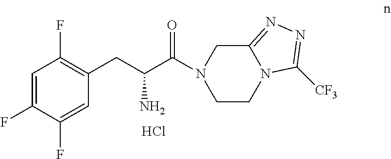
C1=C(F)C(F)=CC(CC(C(=O)N2CCN3C(=NN=C3[CF3])C2)N)=C1F.Cl
